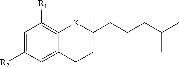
C1([R2])=CC([R1])=C2C(=C1)CCC(CCCC(C)C)(C)[X]2
